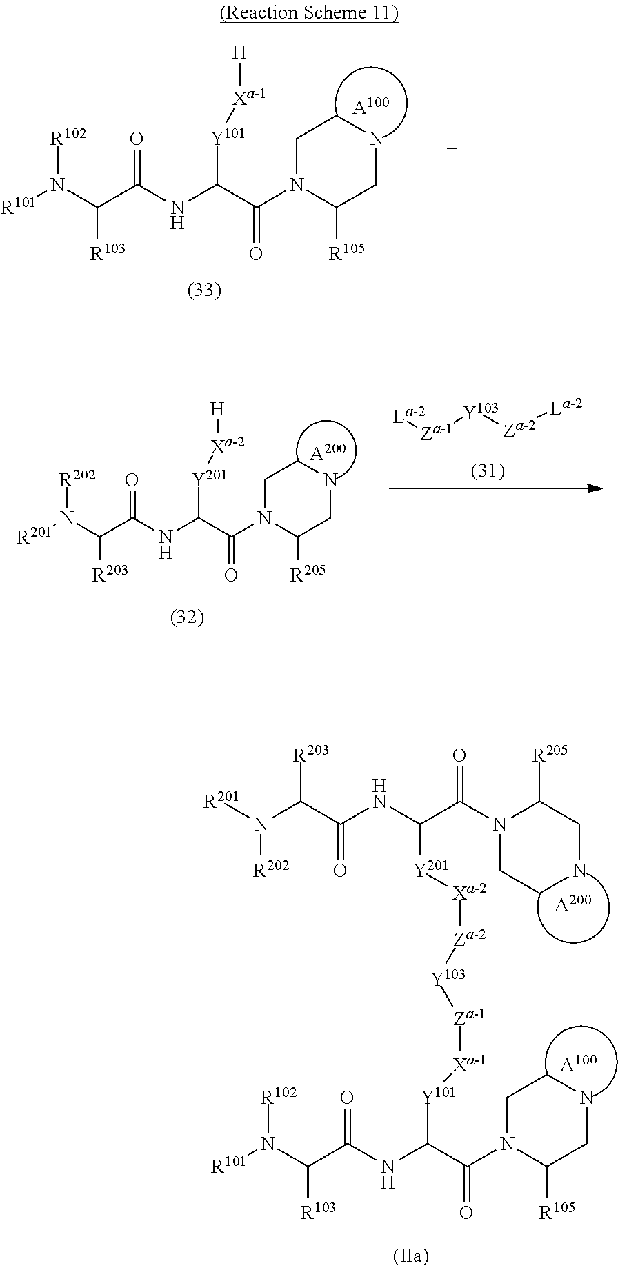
C(C(NC(C(=O)N1CCNCC1[R105])[Y101][Xa-1][H])=O)([R103])N([R101])[R102].[A100].C(C(NC(C(=O)N1CCNCC1[R205])[Y201][Xa-2][H])=O)([R203])N([R201])[R202].[A200].[Y103]([Za-2][La-2])[Za-1][La-2].[A200].[A100].[R101]N(C(C(NC(C(=O)N1CCNCC1[R105])[Y101][Xa-1][Za-1][Y103][Za-2][Xa-2][Y201]C(NC(=O)C(N([R201])[R202])[R203])C(N1CCNCC1[R205])=O)=O)[R103])[R102]
